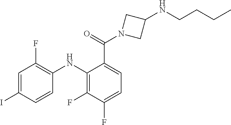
C1=C(I)C=CC(NC2=C(F)C(F)=CC=C2C(=O)N2CC(NCCCC)C2)=C1F
